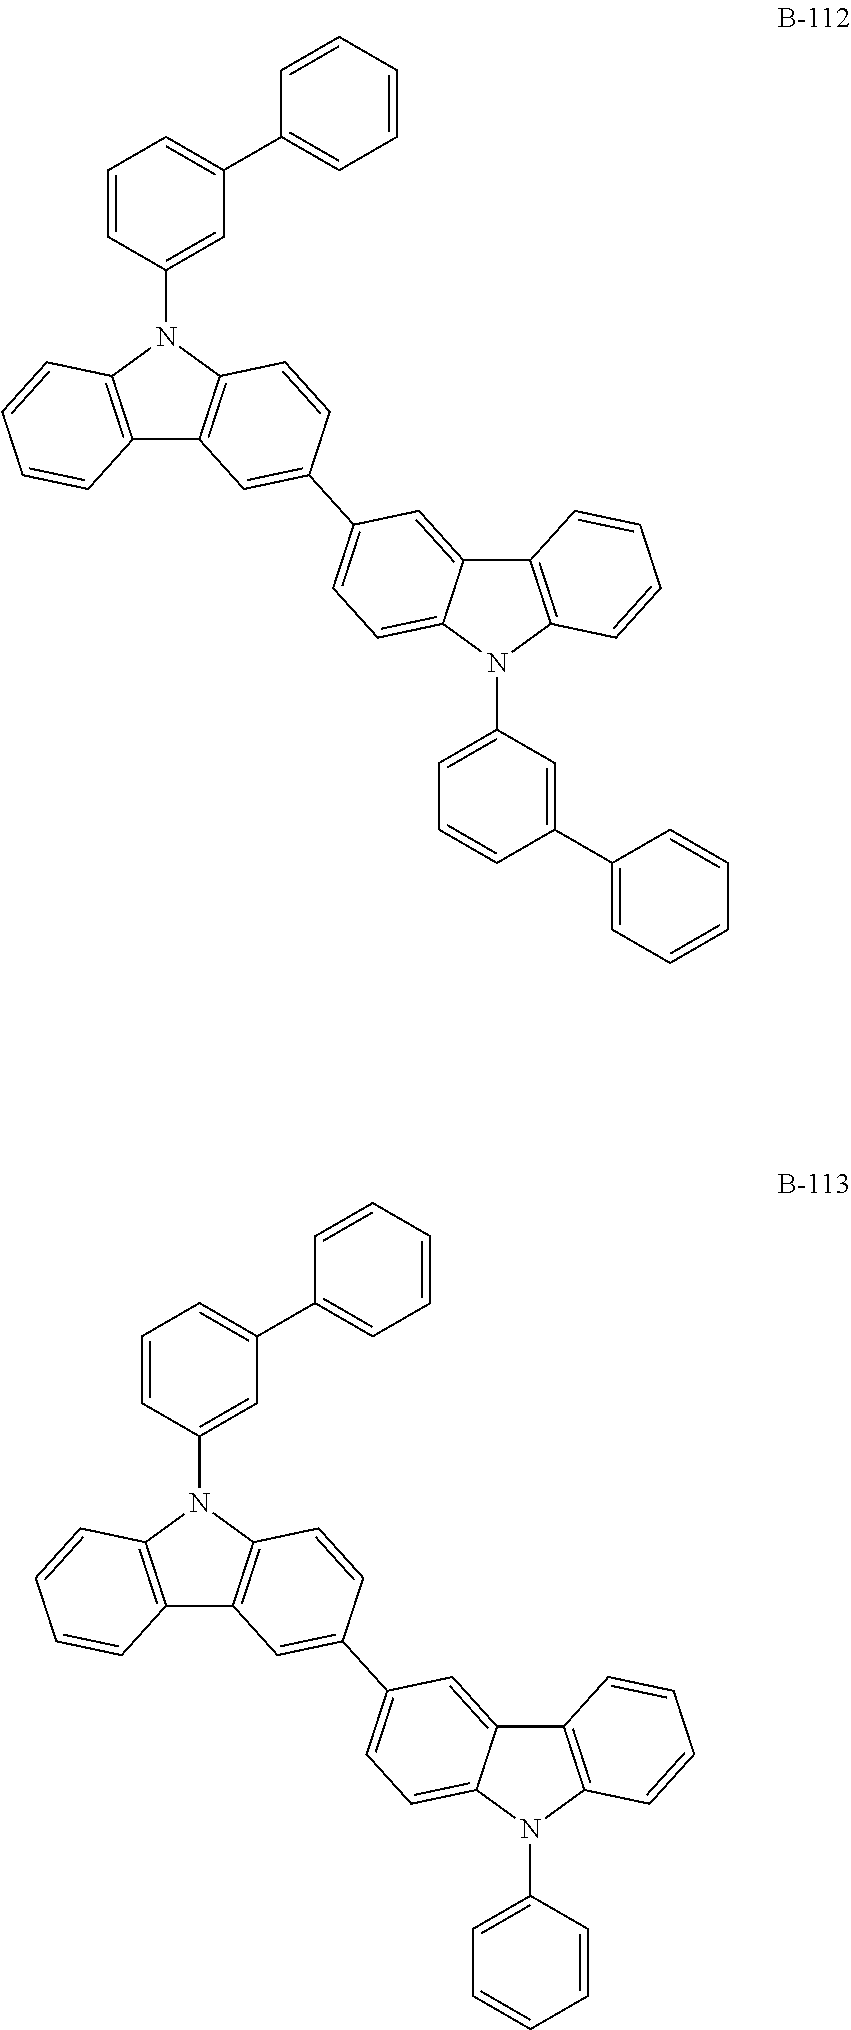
C12=C(N(C3=CC(C4=CC=CC=C4)=CC=C3)C3=C1C=C(C1=CC=C4C(=C1)C1=C(C=CC=C1)N4C1=CC=CC(C4=CC=CC=C4)=C1)C=C3)C=CC=C2.C12=C(N(C3=CC(C4=CC=CC=C4)=CC=C3)C3=C1C=C(C1=CC=C4C(=C1)C1=C(C=CC=C1)N4C1=CC=CC=C1)C=C3)C=CC=C2
